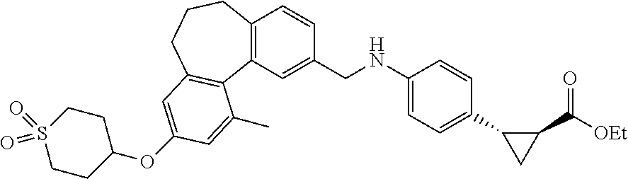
C12=C(C=C(CNC3=CC=C(C4CC4C([OEt])=O)C=C3)C=C1)C1=C(CCC2)C=C(OC2CCS(=O)(=O)CC2)C=C1C
